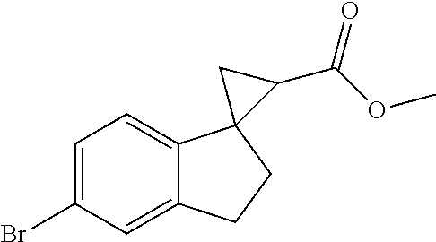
C1(Br)=CC=C2C(=C1)CCC21C(C(OC)=O)C1
